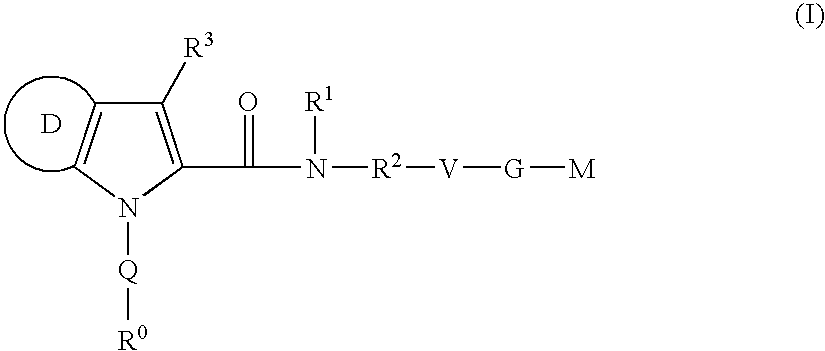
C1([R3])=C(C(N([R2][V][G][M])[R1])=O)N([Q][R0])C=C1.[D]
